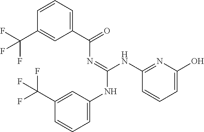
C1=CC=C(C(=O)N=C(NC2=CC=CC(C(F)(F)F)=C2)NC2=NC(O)=CC=C2)C=C1C(F)(F)F
